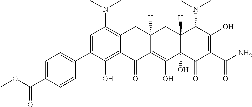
C1=C(C2=CC=C(C(=O)OC)C=C2)C(O)=C2C(=C1N(C)C)CC1([H])C(=C(O)C3(O)C([H])(C1)C(N(C)C)C(O)=C(C(N)=O)C3=O)C2=O
